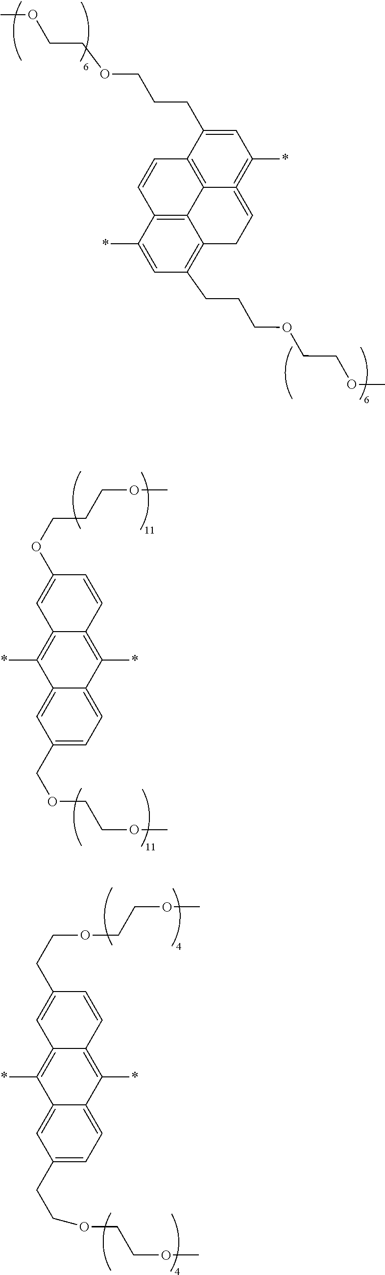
C1(*)=CC(CCCOCCOC)=C2C3=C1C=CC1=C3C(=CC2)=C(*)C=C1CCCOCCOC.C1(*)=C2C(=C(*)C3=CC=C(COCCOC)C=C13)C=CC(OCCCOC)=C2.C1(*)=C2C(=C(*)C3=CC=C(CCOCCOC)C=C13)C=CC(CCOCCOC)=C2
